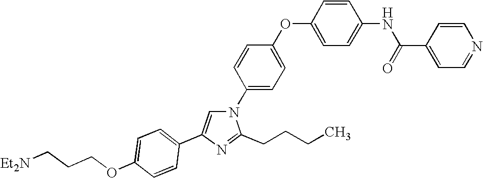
N1(C2=CC=C(OC3=CC=C(NC(C4=CC=NC=C4)=O)C=C3)C=C2)C=C(C2=CC=C(OCCC[Et2N])C=C2)N=C1CCCC
